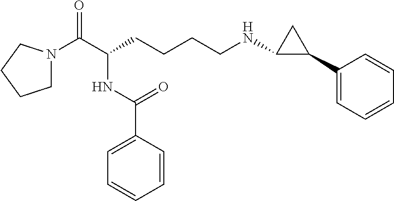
C1N(C(C(CCCCNC2C(C3=CC=CC=C3)C2)NC(C2=CC=CC=C2)=O)=O)CCC1
